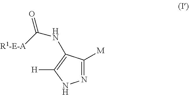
N1=C([M])C(NC([R1-E-A])=O)=C([H])N1
